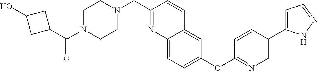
C1(C(N2CCN(CC3=NC4=CC=C(OC5=NC=C(C6=CC=NN6)C=C5)C=C4C=C3)CC2)=O)CC(O)C1
